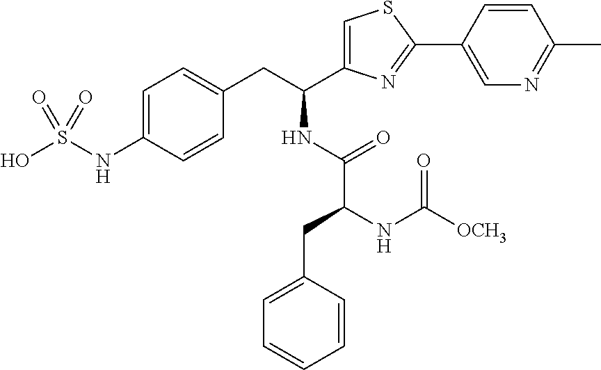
C1=C(NS(O)(=O)=O)C=CC(CC(NC(=O)C(NC([OCH3])=O)CC2=CC=CC=C2)C2=CSC(C3=CN=C(C)C=C3)=N2)=C1
